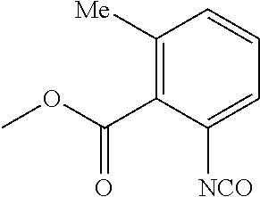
C1([Me])=C(C(OC)=O)C([NCO])=CC=C1
